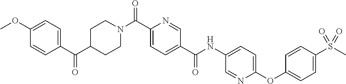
N(C(C1=CC=C(C(=O)N2CCC(C(C3=CC=C(OC)C=C3)=O)CC2)N=C1)=O)C1=CC=C(OC2=CC=C(S(=O)(C)=O)C=C2)N=C1
